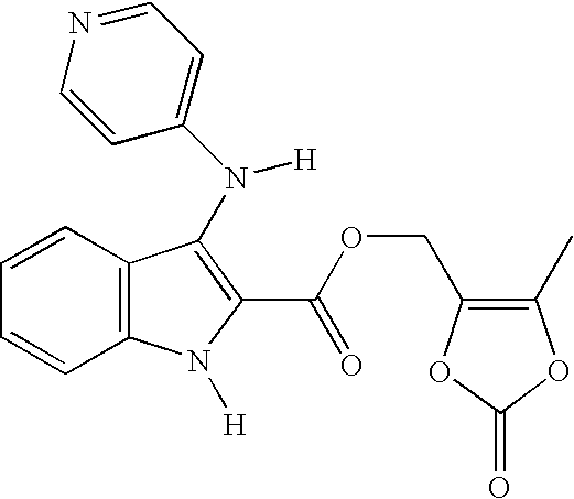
C1=CC2=C(C=C1)C(N(C1=CC=NC=C1)[H])=C(C(OCC1=C(C)OC(=O)O1)=O)N2[H]
